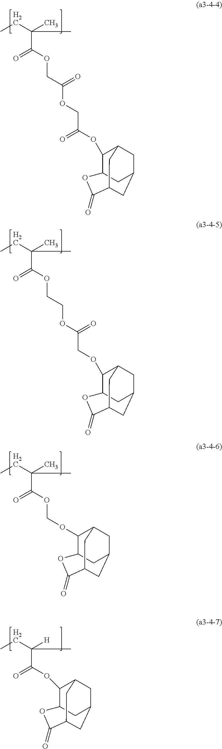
CCC(C(OCC(OCC(OC1C2CC3CC1CC(C(=O)O2)C3)=O)=O)=O)(C)C.CCC(C(OCCOC(COC1C2CC3CC1CC(C(=O)O2)C3)=O)=O)(C)C.CCC(C(OCOC1C2CC3CC1CC(C(=O)O2)C3)=O)(C)C.CCC(C(OC1C2CC3CC1CC(C(=O)O2)C3)=O)(C)[H]
